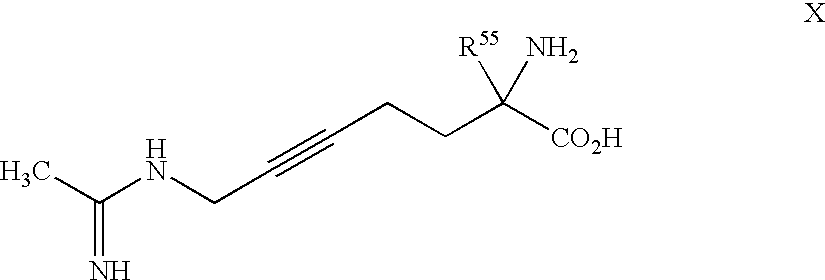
CC(NCC#CCCC([CO2H])([R55])N)=N
